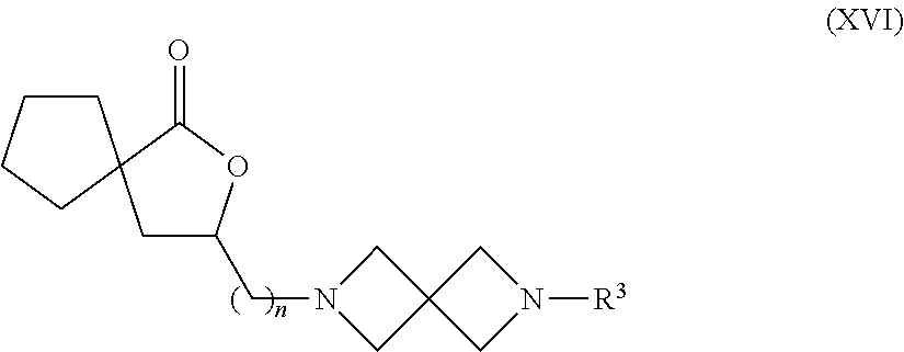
C1C(CN2CC3(C2)CN([R3])C3)OC(=O)C12CCCC2
